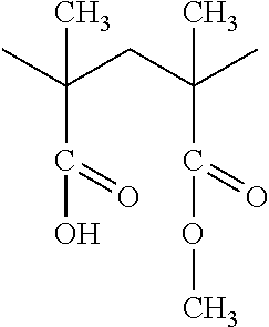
CC(CC(C)(C(OC)=O)C)(C(O)=O)C
